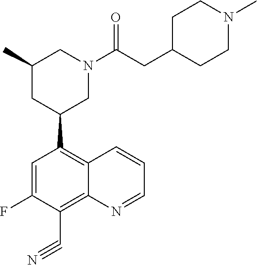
C1(C#N)=C2C(=C(C3CC(C)CN(C(CC4CCN(C)CC4)=O)C3)C=C1F)C=CC=N2
